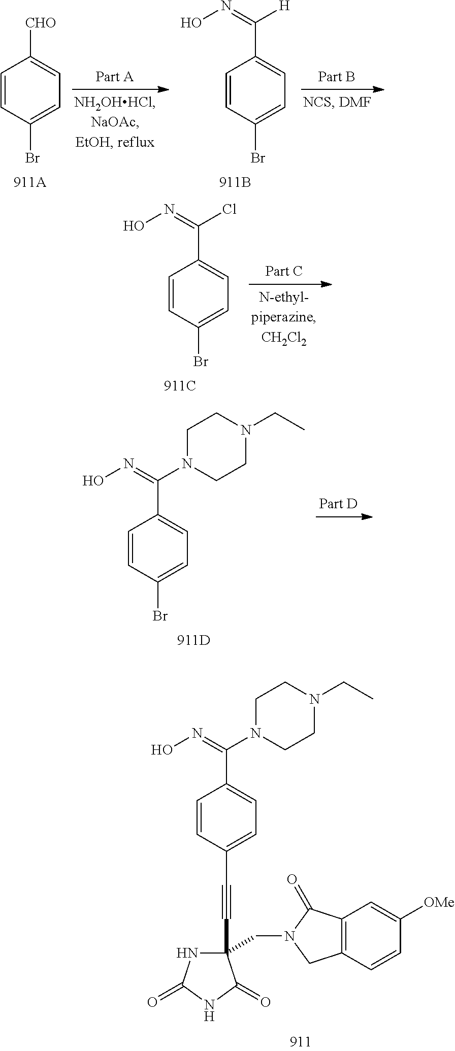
C1=CC(Br)=CC=C1[CHO].C1=CC(Br)=CC=C1C(=NO)[H].C1=CC(Br)=CC=C1C(=NO)Cl.C1=CC(Br)=CC=C1C(=NO)N1CCN(CC)CC1.C1=CC(C#CC2(CN3CC4=C(C3=O)C=C([OMe])C=C4)NC(=O)NC2=O)=CC=C1C(=NO)N1CCN(CC)CC1
